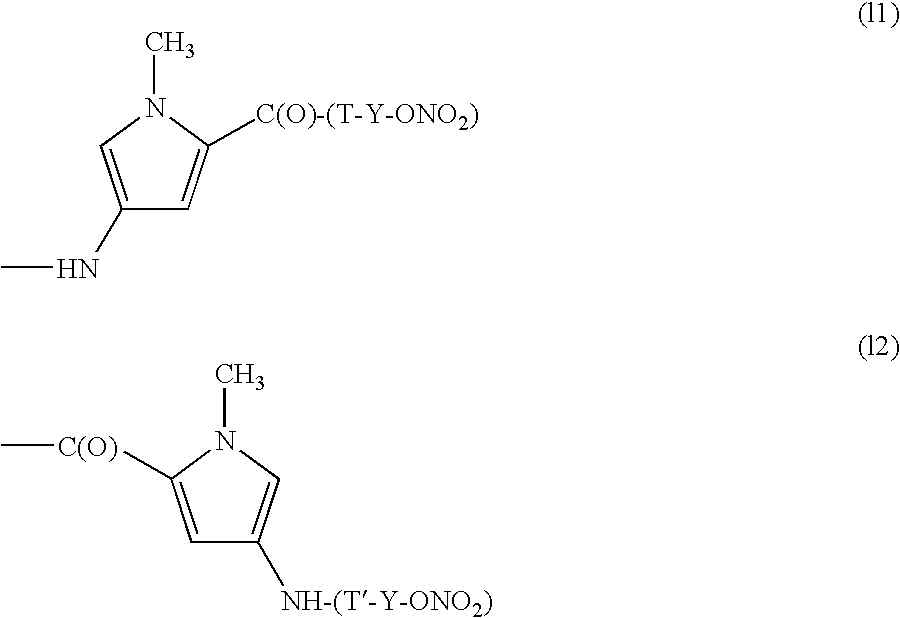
C1(NC)=CN(C)C([C(O)-(T-Y-ONO2)])=C1.C1=C([C(O)]C)N(C)C=C1[NH-(T-Y-ONO2)]
